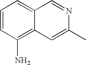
C1=CC(N)=C2C(=C1)C=NC(C)=C2
